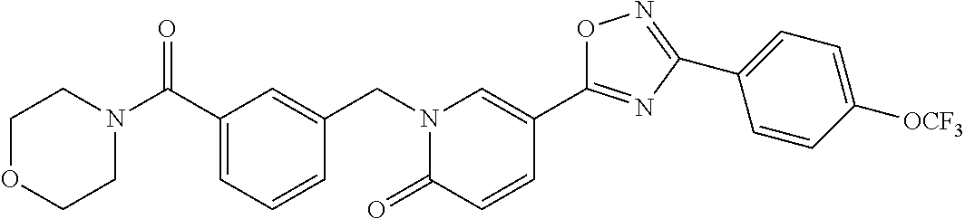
C1OCCN(C(C2=CC=CC(CN3C(=O)C=CC(C4=NC(C5=CC=C([OCF3])C=C5)=NO4)=C3)=C2)=O)C1
